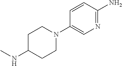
CNC1CCN(C2=CN=C(N)C=C2)CC1
